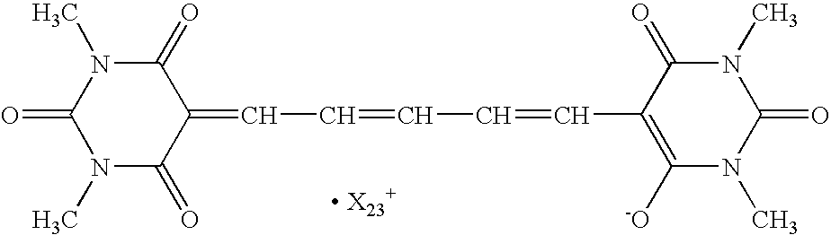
C1(=O)N(C)C(=O)N(C)C(=O)C1=CC=CC=CC1=C([-O])N(C)C(=O)N(C)C1=O
